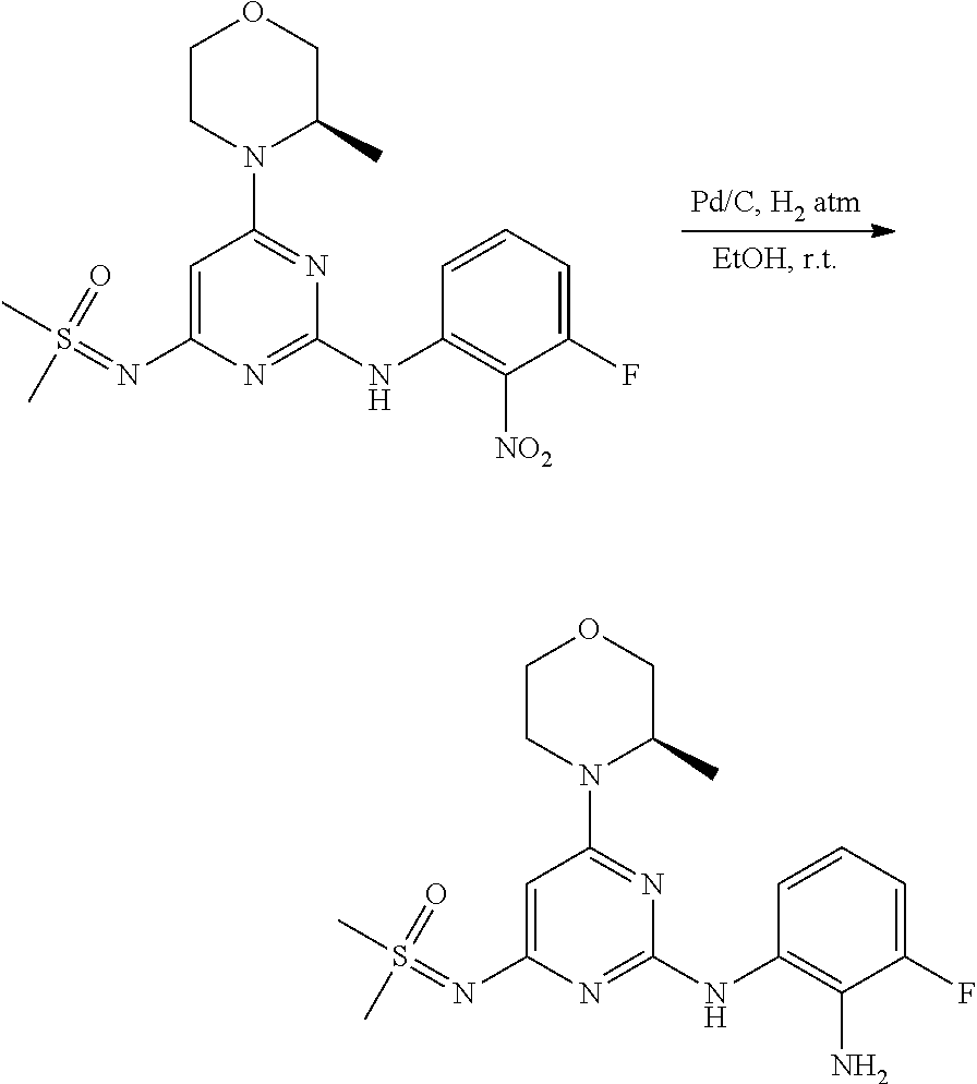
S(=NC1=CC(N2C(C)COCC2)=NC(NC2=C([NO2])C(F)=CC=C2)=N1)(C)(=O)C.S(=NC1=CC(N2C(C)COCC2)=NC(NC2=C(N)C(F)=CC=C2)=N1)(C)(=O)C
